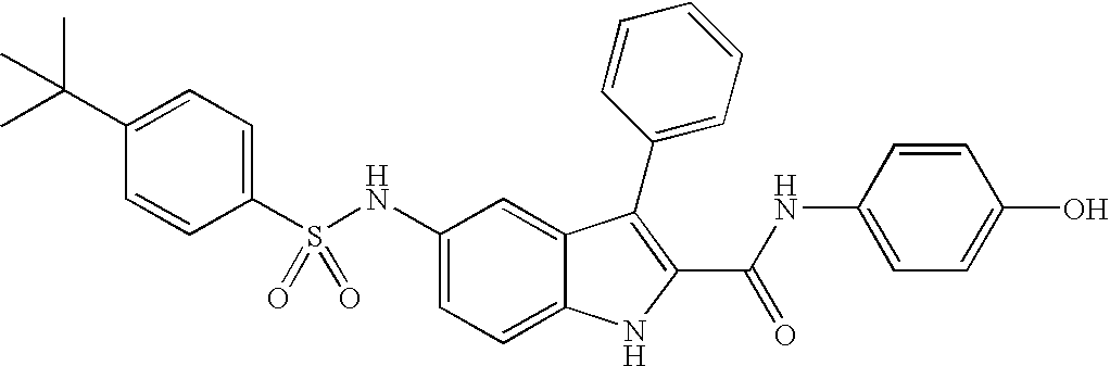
C1(C(C)(C)C)=CC=C(S(NC2=CC=C3C(=C2)C(C2=CC=CC=C2)=C(C(NC2=CC=C(O)C=C2)=O)N3)(=O)=O)C=C1
